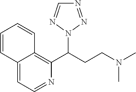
N1=CC=C2C(=C1C(CCN(C)C)N1N=NC=N1)C=CC=C2
